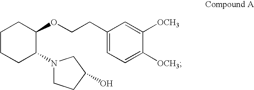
C1CCC(N2CCC(O)C2)C(OCCC2=CC=C([OCH3])C([OCH3])=C2)C1
